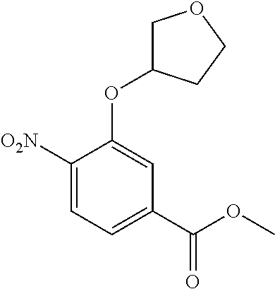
C1([O2N])=CC=C(C(OC)=O)C=C1OC1COCC1
